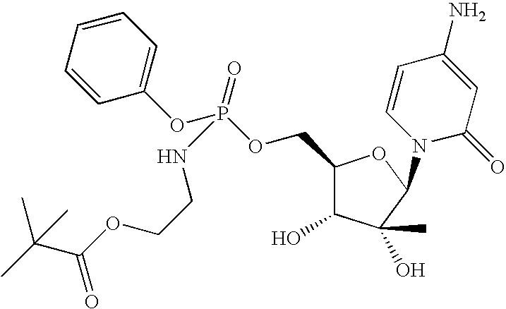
C1(COP(OC2=CC=CC=C2)(=O)NCCOC(C(C)(C)C)=O)C(O)C(O)(C)C(N2C(=O)C=C(N)C=C2)O1
